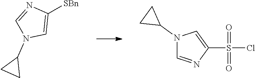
N1=CN(C2CC2)C=C1S(=O)(=O)Cl.[SBn]C1=CN(C2CC2)C=N1
